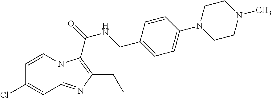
C1=CN2C(=NC(CC)=C2C(=O)NCC2=CC=C(N3CCN(C)CC3)C=C2)C=C1Cl
